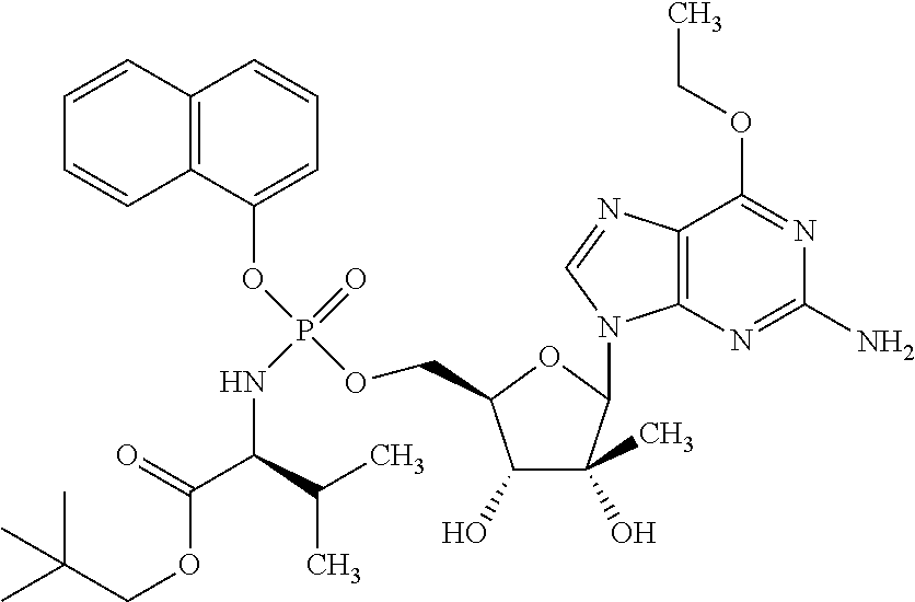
C1=CC2=C(C=C1)C(OP(=O)(NC(C(=O)OCC(C)(C)C)C(C)C)OCC1C(O)C(O)(C)C(N3C4=C(C(OCC)=NC(N)=N4)N=C3)O1)=CC=C2
